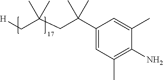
C1(C(CC(C[H])(C)C)(C)C)=CC(C)=C(N)C(C)=C1
